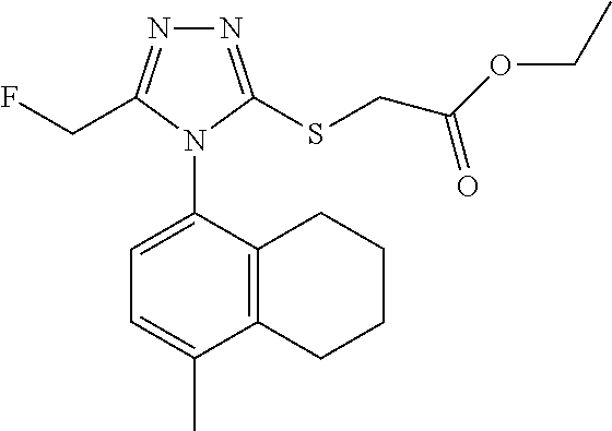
N1=C(SCC(OCC)=O)N(C2=CC=C(C)C3=C2CCCC3)C(CF)=N1
